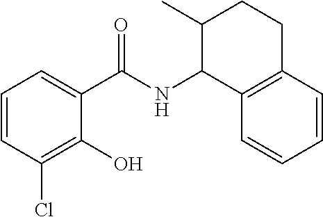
C1=CC(Cl)=C(O)C(C(NC2C3=C(C=CC=C3)CCC2C)=O)=C1
